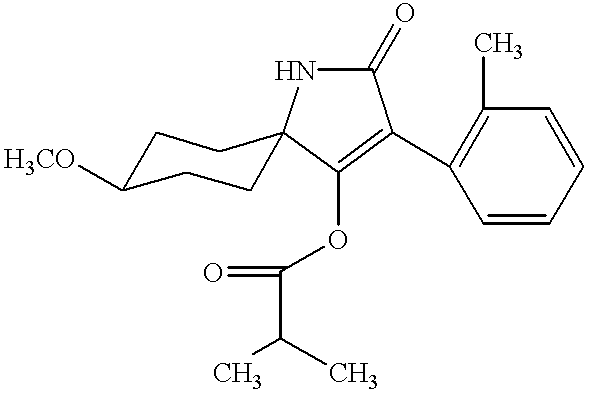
C1C([H3CO])CCC2(C1)C(OC(C(C)C)=O)=C(C1=C(C)C=CC=C1)C(=O)N2
